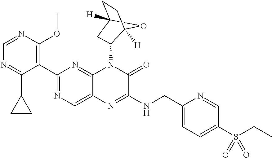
C1(C2=NC=C3C(=N2)N(C2CC4([H])CCC2([H])O4)C(=O)C(NCC2=CC=C(S(=O)(CC)=O)C=N2)=N3)=C(OC)N=CN=C1C1CC1
